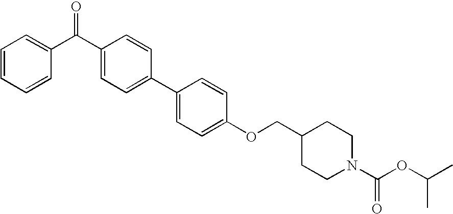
C1(C(=O)C2=CC=CC=C2)=CC=C(C2=CC=C(OCC3CCN(C(OC(C)C)=O)CC3)C=C2)C=C1
